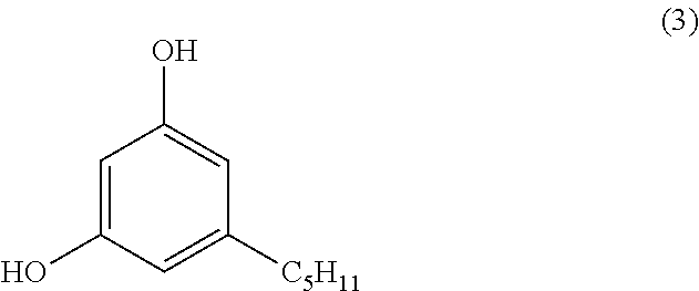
C1=C(O)C=C([C5H11])C=C1O
